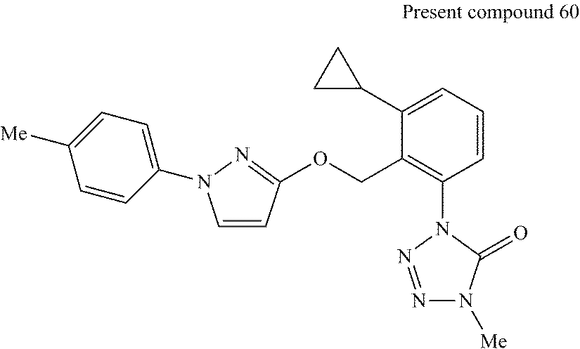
C1=CC(OCC2=C(N3N=NN([Me])C3=O)C=CC=C2C2CC2)=NN1C1=CC=C([Me])C=C1
